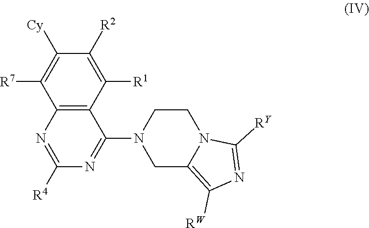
C12=C(C(N3CCN4C([RY])=NC([RW])=C4C3)=NC([R4])=N1)C([R1])=C([R2])C([Cy])=C2[R7]
